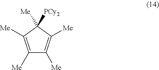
C1([Me])=C([Me])C([Me])([PCy2])C([Me])=C1[Me]
